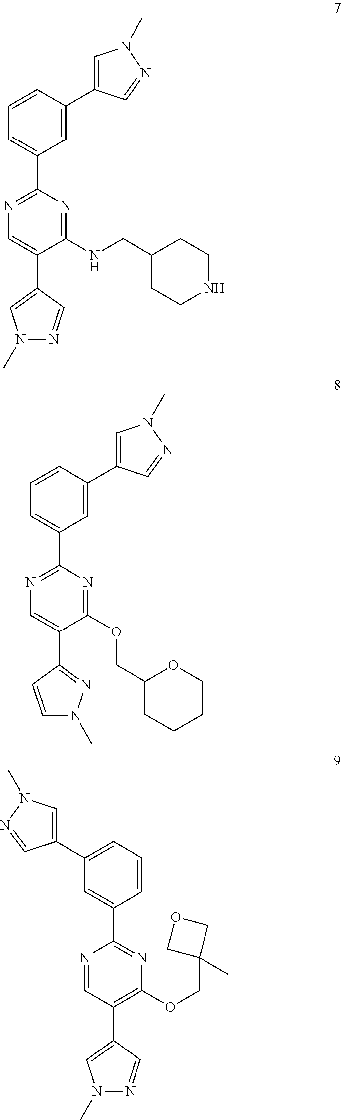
C1=C(C2=CC(C3=NC=C(C4=CN(C)N=C4)C(NCC4CCNCC4)=N3)=CC=C2)C=NN1C.C1=C(C2=CC(C3=NC=C(C4=NN(C)C=C4)C(OCC4CCCCO4)=N3)=CC=C2)C=NN1C.C1=C(C2=CC=CC(C3=NC(OCC4(C)COC4)=C(C4=CN(C)N=C4)C=N3)=C2)C=NN1C
